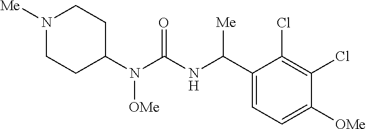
N1([Me])CCC(N(C(NC(C2=CC=C([OMe])C(Cl)=C2Cl)[Me])=O)[OMe])CC1
